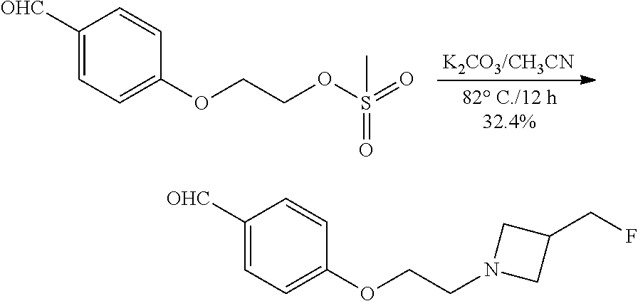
C1=C([OHC])C=CC(OCCOS(=O)(=O)C)=C1.C1([OHC])=CC=C(OCCN2CC(CF)C2)C=C1
